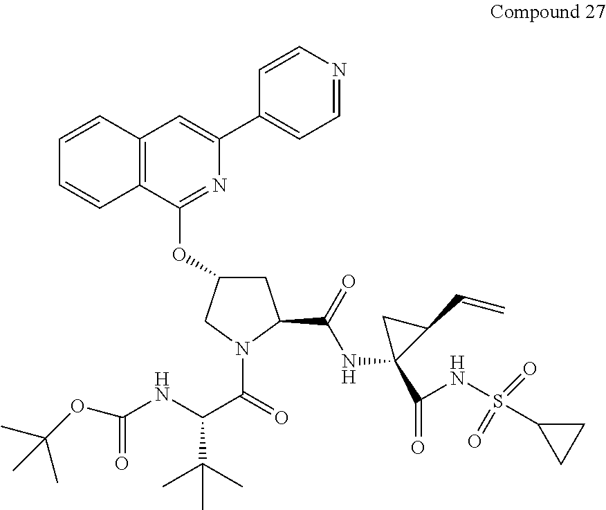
C12=C(C(OC3CC(C(NC4(C(=O)NS(C5CC5)(=O)=O)C(C=C)C4)=O)N(C(C(C(C)(C)C)NC(=O)OC(C)(C)C)=O)C3)=NC(C3=CC=NC=C3)=C1)C=CC=C2
